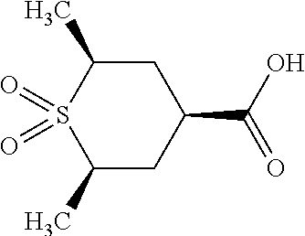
C1(C)CC(C(O)=O)CC(C)S1(=O)=O
